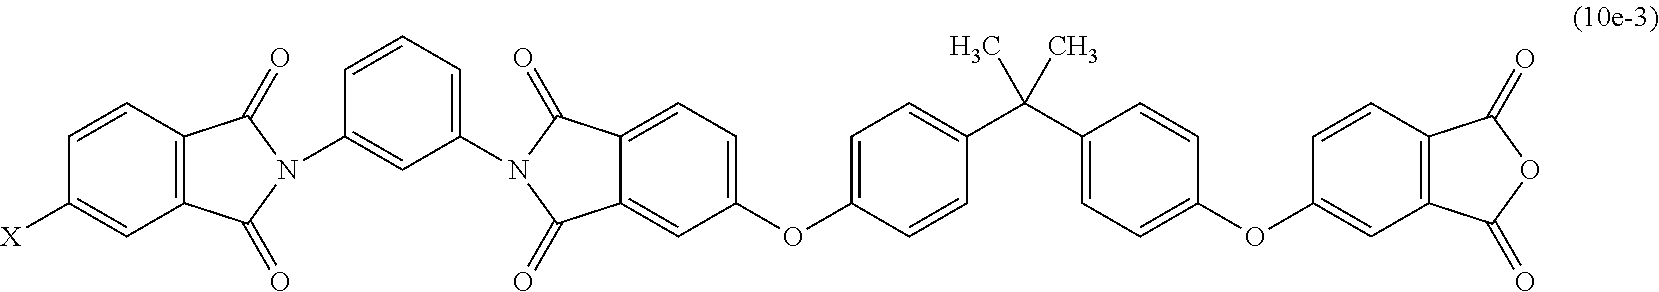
C12=C(C=C([X])C=C1)C(=O)N(C1=CC(N3C(=O)C4=CC=C(OC5=CC=C(C(C6=CC=C(OC7=CC8=C(C=C7)C(=O)OC8=O)C=C6)(C)C)C=C5)C=C4C3=O)=CC=C1)C2=O
